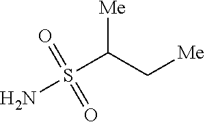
NS(C(C[Me])[Me])(=O)=O
